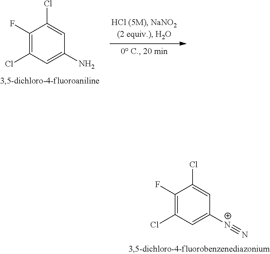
C1(F)=C(Cl)C=C(N)C=C1Cl.C1(F)=C(Cl)C=C([N+]#N)C=C1Cl
